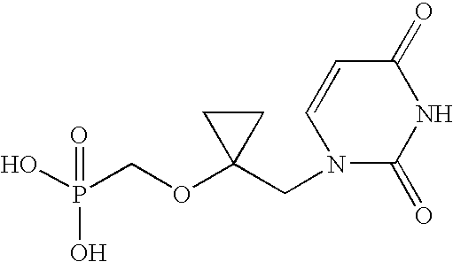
OP(COC1(CN2C(=O)NC(=O)C=C2)CC1)(O)=O
